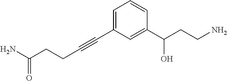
C1=C(C#CCCC(N)=O)C=C(C(CCN)O)C=C1
